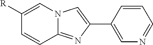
C12=NC(C3=CN=CC=C3)=CN1C=C([R])C=C2
